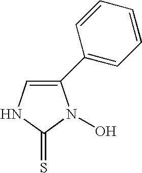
C1(C2=CC=CC=C2)=CNC(=S)N1O
